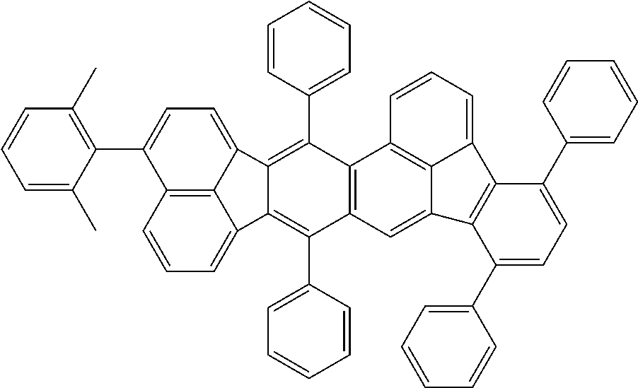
C12=C3C=CC=C1C1=C(C4=CC=CC=C4)C4=C(C(C5=CC=CC=C5)=C1C2=CC=C3C1=C(C)C=CC=C1C)C1=C2C(=C4)C3=C(C2=CC=C1)C(C1=CC=CC=C1)=CC=C3C1=CC=CC=C1
